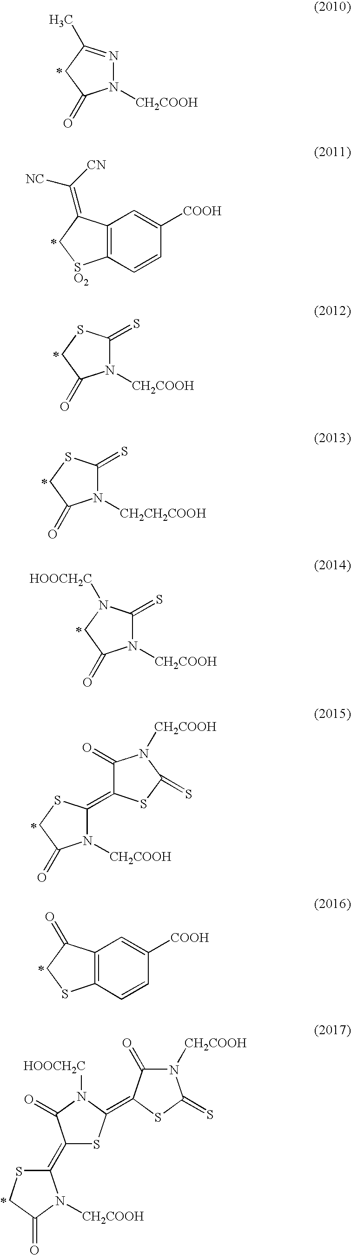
N1([CH2COOH])N=C(C)CC1=O.N1([CH2COOH])C(=S)SCC1=O.N1([CH2CH2COOH])C(=S)SCC1=O.N1([CH2COOH])C(=S)N([HOOCH2C])CC1=O.N1([CH2COOH])C(=C2C(=O)N([CH2COOH])C(=S)S2)SCC1=O.C12=C(C(=O)CS1)C=C([COOH])C=C2.C1(=C2SC(=C3C(=O)N([CH2COOH])C(=S)S3)N([HOOCH2C])C2=O)SCC(=O)N1[CH2COOH].C12=C(C(=C([CN])[NC])C[SO2]1)C=C([COOH])C=C2
